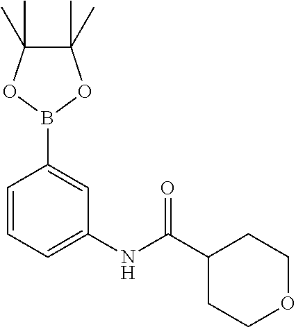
C1=CC=C(NC(C2CCOCC2)=O)C=C1B1OC(C)(C)C(C)(C)O1
